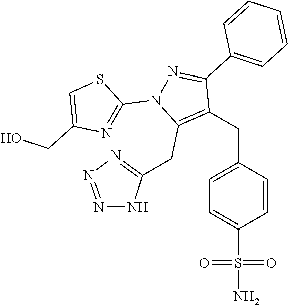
C(C1=CC=C(S(N)(=O)=O)C=C1)C1=C(CC2=NN=NN2)N(C2=NC(CO)=CS2)N=C1C1=CC=CC=C1
